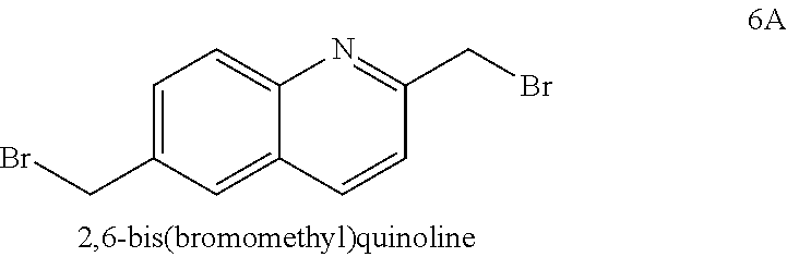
C1=C(CBr)C=C2C(=C1)N=C(CBr)C=C2
